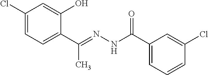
C1(Cl)=CC=C(C(=NNC(C2=CC=CC(Cl)=C2)=O)C)C(O)=C1
